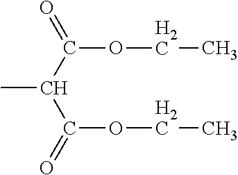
C(C(OCC)=O)(C(OCC)=O)C
